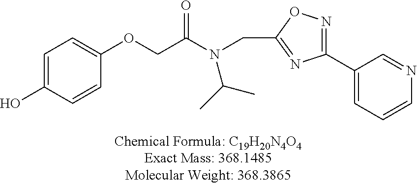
C1=C(O)C=CC(OCC(N(CC2=NC(C3=CC=CN=C3)=NO2)C(C)C)=O)=C1
